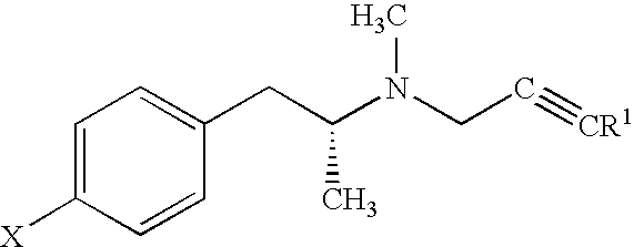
C1=C([X])C=CC(CC(N(CC#[CR1])C)C)=C1
